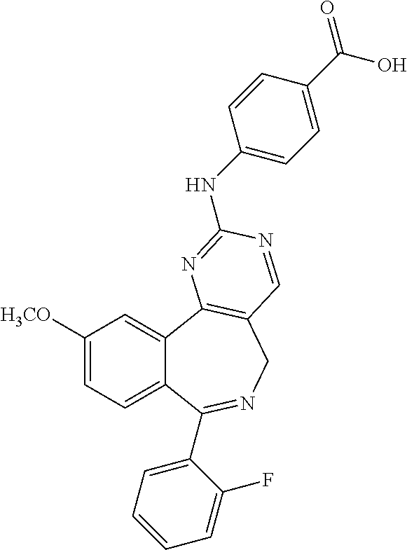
C1([H3CO])=CC=C2C(=C1)C1=C(CN=C2C2=CC=CC=C2F)C=NC(NC2=CC=C(C(O)=O)C=C2)=N1
